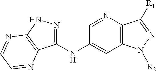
C12=C(N=CC(NC3=NNC4=C3N=CC=N4)=C1)C([R1])=NN2[R2]
